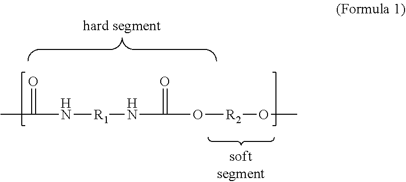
CC(=O)N[R1]NC(O[R2]OC)=O
